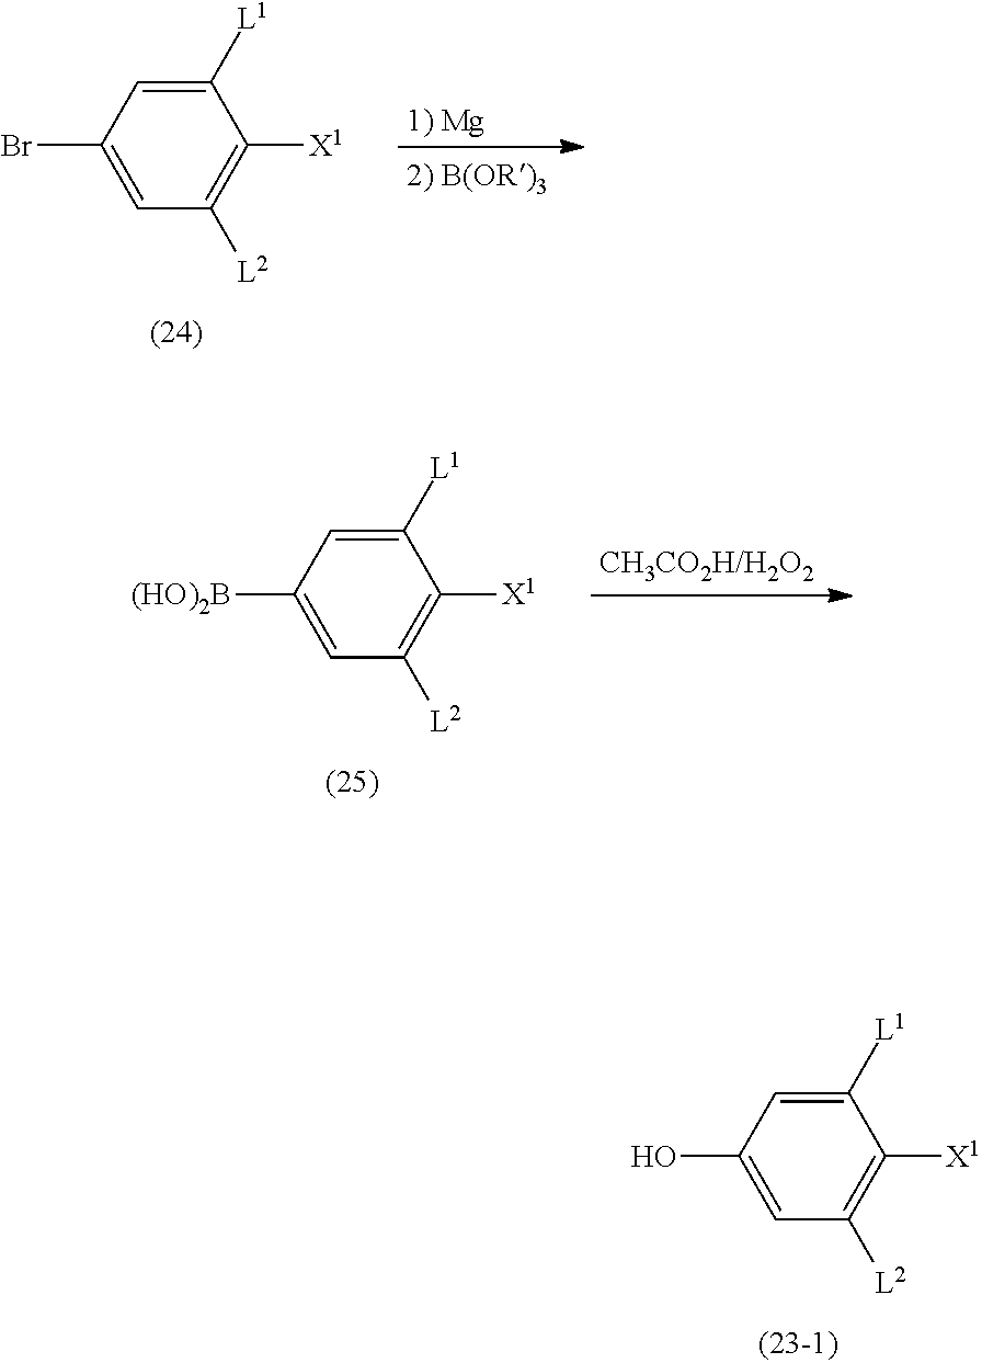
C1([L1])=CC(Br)=CC([L2])=C1[X1].C1([L1])=CC([(HO)2B])=CC([L2])=C1[X1].C1([L1])=CC(O)=CC([L2])=C1[X1]
